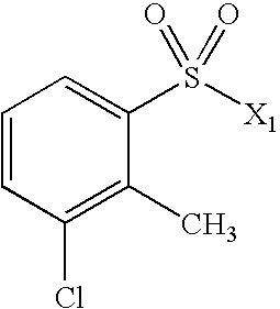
C1=CC(Cl)=C(C)C(S([X1])(=O)=O)=C1
